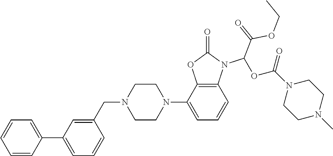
C1=CC=CC(C2=CC=CC(CN3CCN(C4=CC=CC5=C4OC(=O)N5C(OC(N4CCN(C)CC4)=O)C(OCC)=O)CC3)=C2)=C1
